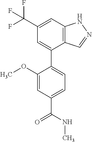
C12=C(C=C(C(F)(F)F)C=C1C1=CC=C(C(=O)NC)C=C1OC)NN=C2
